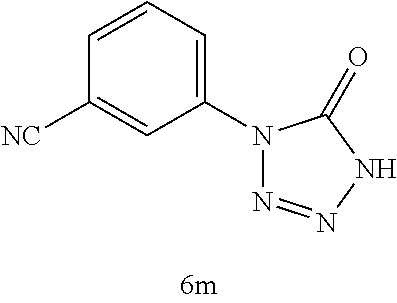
C1(N2N=NNC2=O)=CC=CC([NC])=C1
